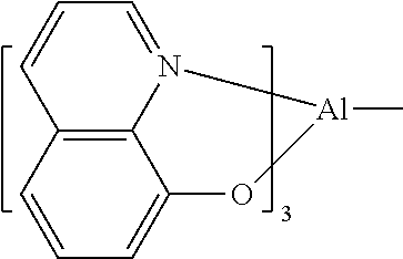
C12=C3C=CC=C1O[Al](C)N2=CC=C3
